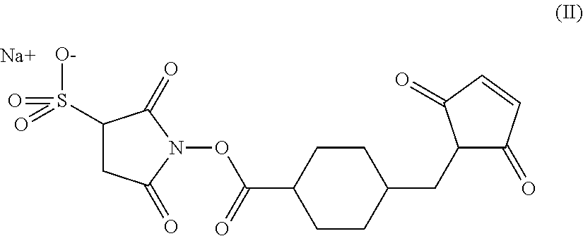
C1(S(=O)([O-])=O)CC(=O)N(OC(C2CCC(CC3C(=O)C=CC3=O)CC2)=O)C1=O.[Na]
